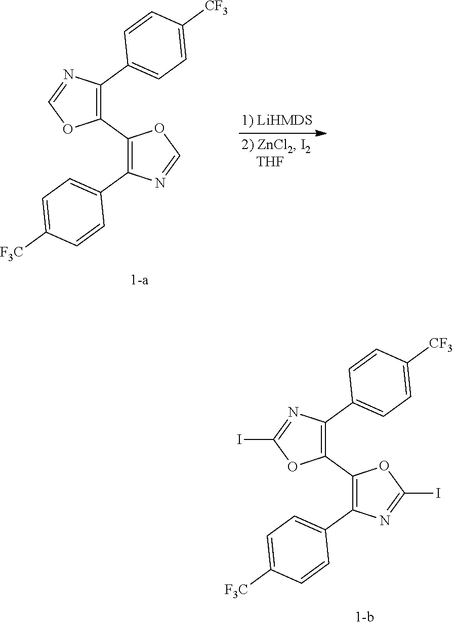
C1(C2=C(C3=CC=C([F3C])C=C3)N=CO2)=C(C2=CC=C([CF3])C=C2)N=CO1.C1(C2=C(C3=CC=C([F3C])C=C3)N=C(I)O2)=C(C2=CC=C([CF3])C=C2)N=C(I)O1
